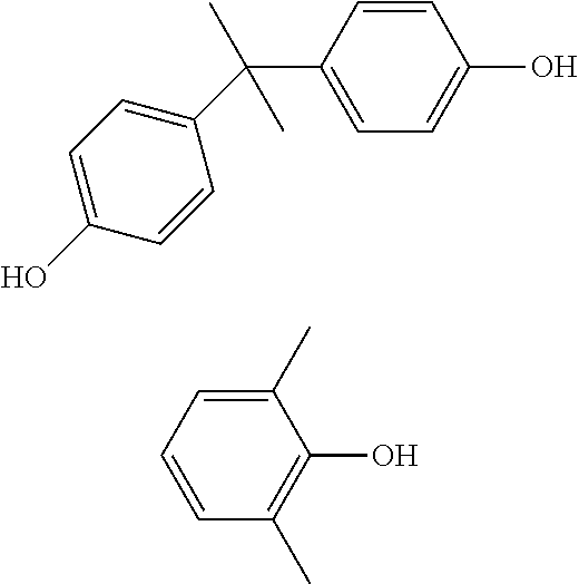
C1(C)=CC=CC(C)=C1O.C1=CC(C(C2=CC=C(O)C=C2)(C)C)=CC=C1O
